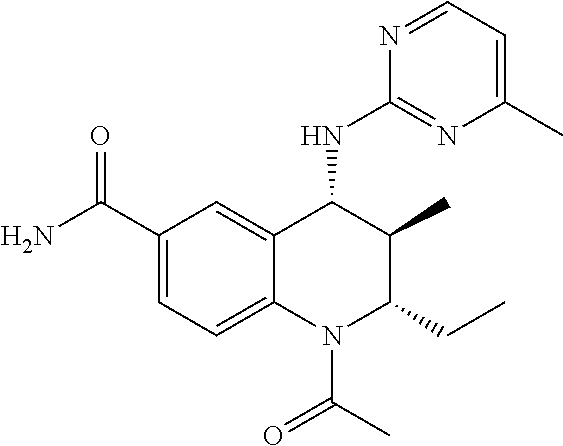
C1(C(=O)N)=CC=C2C(=C1)C(NC1=NC(C)=CC=N1)C(C)C(CC)N2C(=O)C
